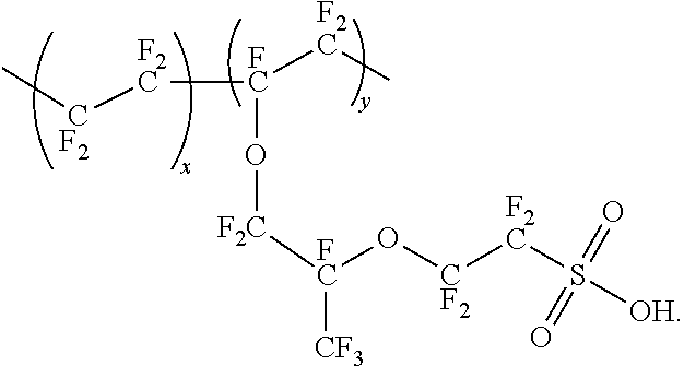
[F2C]([FC]([F2C]C)O[F2C][FC]([CF3])O[CF2][F2C]S([OH])(=O)=O)[CF2]C
